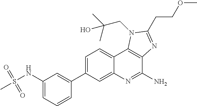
C1=C(C2=CC(NS(C)(=O)=O)=CC=C2)C=C2C(=C1)C1=C(C(N)=N2)N=C(CCOC)N1CC(C)(O)C
